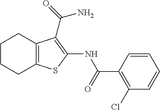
C1CCC2=C(C1)C(C(=O)N)=C(NC(C1=C(Cl)C=CC=C1)=O)S2
